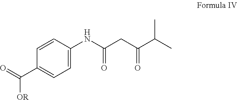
C1=C(NC(CC(C(C)C)=O)=O)C=CC(C(=O)[OR])=C1
